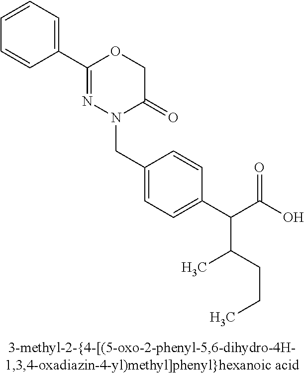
N1(CC2=CC=C(C(C(O)=O)C(C)CCC)C=C2)C(=O)COC(C2=CC=CC=C2)=N1
